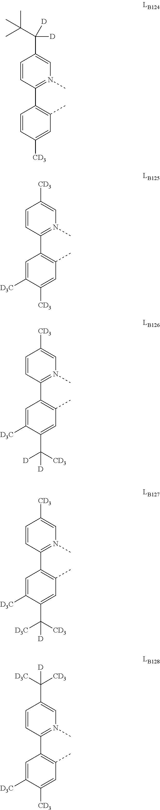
C1=CC(C2=C(C)C=C([CD3])C([D3C])=C2)=N(C)C=C1[CD3].C1=CC(C2=C(C)C=C([CD3])C=C2)=N(C)C=C1C(C(C)(C)C)([D])[D].C1=CC(C2=C(C)C=C(C([D])([CD3])[D])C([D3C])=C2)=N(C)C=C1[CD3].C1=CC(C2=C(C)C=C(C([D3C])([CD3])[D])C([D3C])=C2)=N(C)C=C1[CD3].C1=CC(C2=C(C)C=C([CD3])C([D3C])=C2)=N(C)C=C1C([CD3])([D3C])[D]
